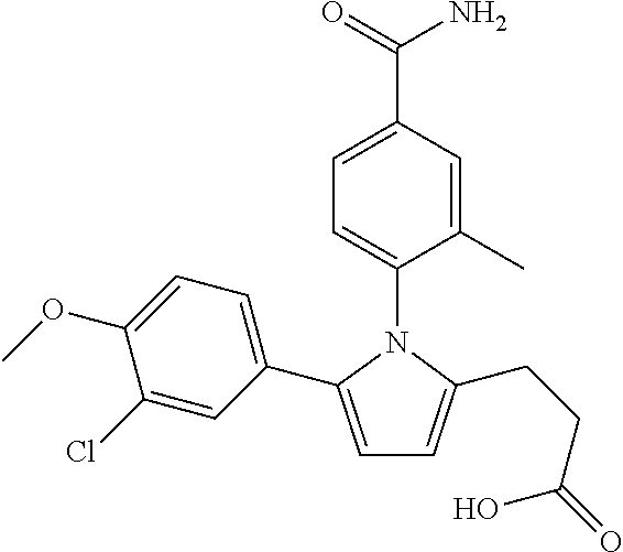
C1=C(C(=O)N)C=C(C)C(N2C(C3=CC=C(OC)C(Cl)=C3)=CC=C2CCC(O)=O)=C1
